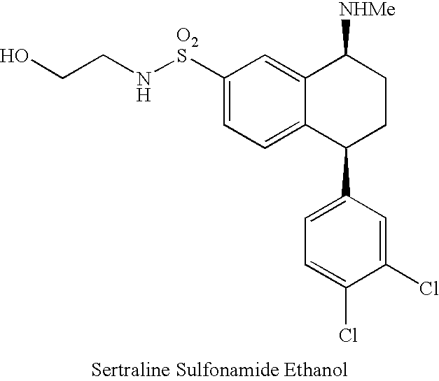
C1([O2S]NCCO)=CC=C2C(=C1)C([NHMe])CCC2C1=CC=C(Cl)C(Cl)=C1
